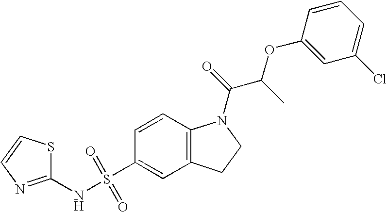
C1=CC2=C(C=C1S(NC1=NC=CS1)(=O)=O)CCN2C(=O)C(OC1=CC(Cl)=CC=C1)C
